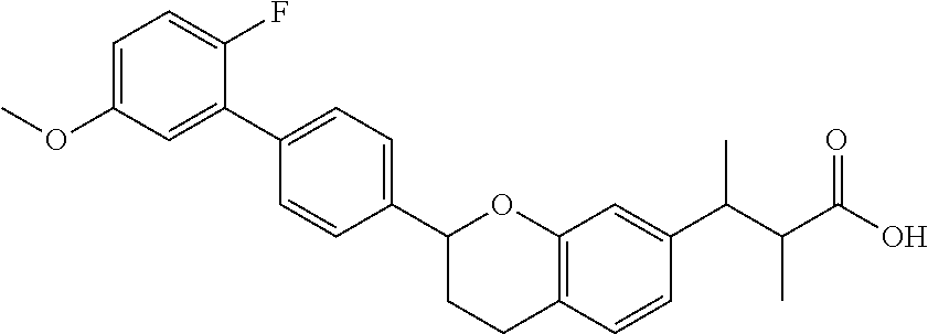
C1(C2=CC=C(C3=CC(OC)=CC=C3F)C=C2)CCC2=C(O1)C=C(C(C)C(C(O)=O)C)C=C2
